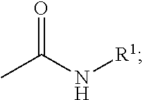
CC(N[R1])=O
